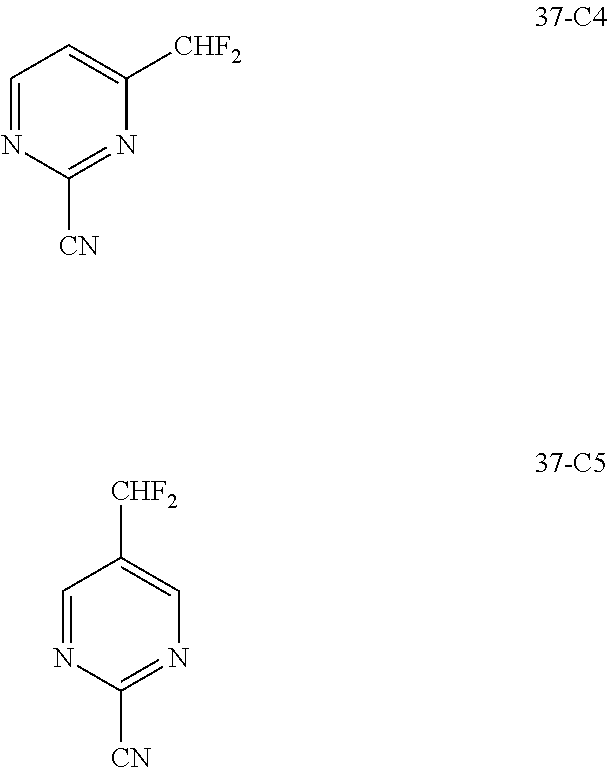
C1=NC([CN])=NC([CHF2])=C1.C1=NC([CN])=NC=C1[CHF2]
